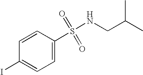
C1=CC(S(=O)(=O)NCC(C)C)=CC=C1I
